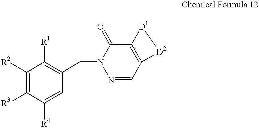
C1([R2])=C([R3])C([R4])=CC(CN2N=CC3=C(C2=O)[D1][D2]3)=C1[R1]
